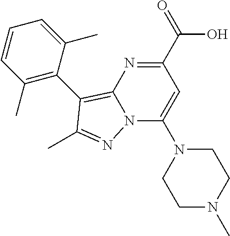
C1(C(O)=O)=NC2=C(C3=C(C)C=CC=C3C)C(C)=NN2C(N2CCN(C)CC2)=C1
